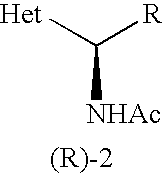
[Het]C([R])[NHAc]
